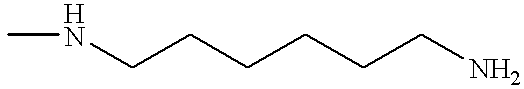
CNCCCCCCN
